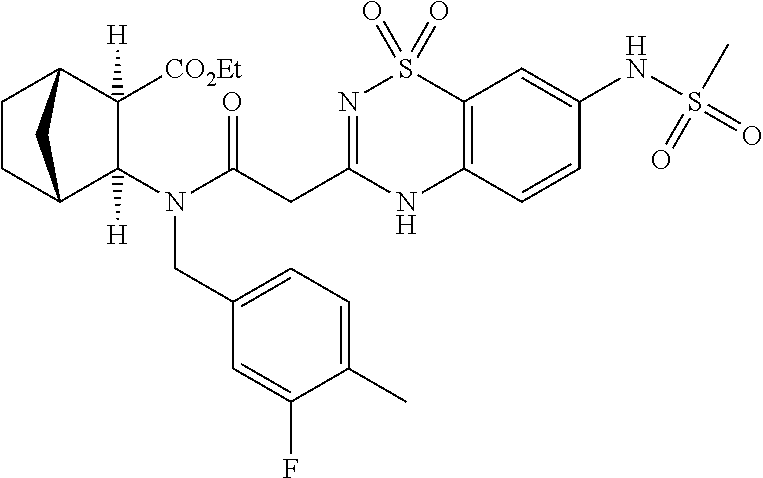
C1(N(CC2=CC=C(C)C(F)=C2)C(CC2=NS(=O)(=O)C3=C(N2)C=CC(NS(=O)(C)=O)=C3)=O)([H])C2CCC(C1([CO2Et])[H])C2
